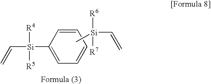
C1=CC=CC=C1[Si]([R4])([R5])C=C.C[Si](C=C)([R6])[R7]
